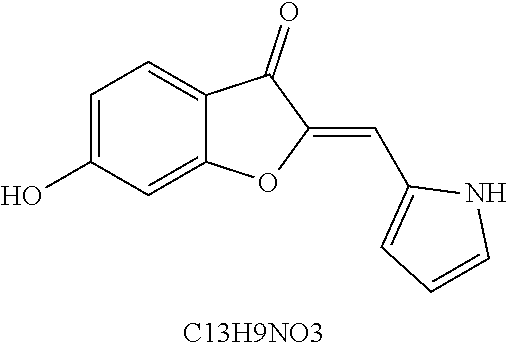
C1=C(O)C=C2C(=C1)C(=O)C(=CC1=CC=CN1)O2.[C13H9NO3]
